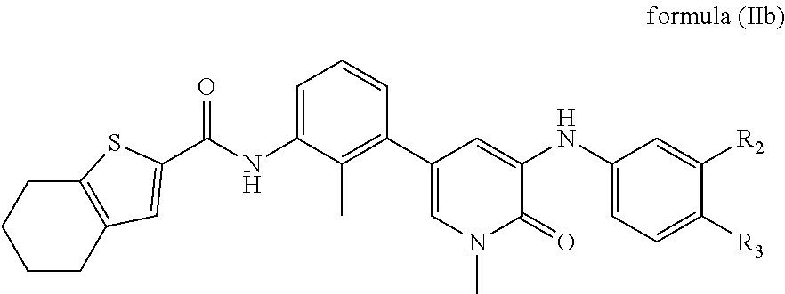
C1=C(NC(C2=CC3=C(S2)CCCC3)=O)C(C)=C(C2=CN(C)C(=O)C(NC3=CC=C([R3])C([R2])=C3)=C2)C=C1
